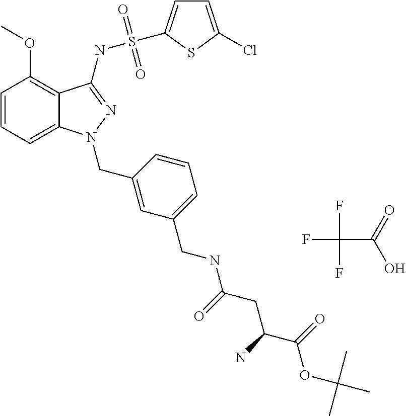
C1=CC=C2C(=C1OC)C(NS(=O)(=O)C1=CC=C(Cl)S1)=NN2CC1=CC(CNC(CC(C(=O)OC(C)(C)C)N)=O)=CC=C1.FC(F)(F)C(=O)O
